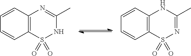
C12=C(S(=O)(=O)NC(C)=N1)C=CC=C2.C12=C(S(=O)(=O)N=C(C)N1)C=CC=C2
